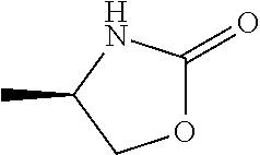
C1(=O)OCC(C)N1
